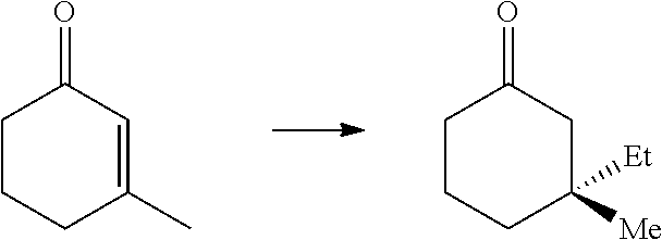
C1CCC(C)=CC1=O.C1CCC([Me])([Et])CC1=O
